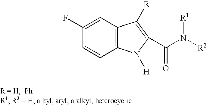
C12=C(C=C(F)C=C1)C([R])=C(C(N([R2])[R1])=O)N2[H]
